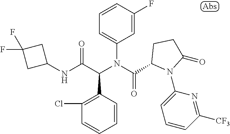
C1(NC(C(N(C(=O)C2N(C3=CC=CC([CF3])=N3)C(=O)CC2)C2=CC=CC(F)=C2)C2=C(Cl)C=CC=C2)=O)CC(F)(F)C1
